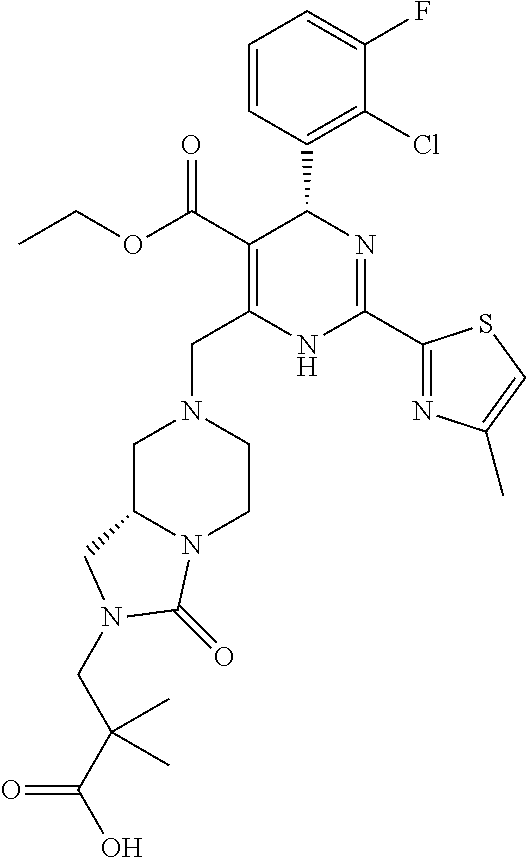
C(N1CC2N(CC1)C(=O)N(CC(C(=O)O)(C)C)C2)C1=C(C(=O)OCC)C(C2=C(Cl)C(F)=CC=C2)N=C(C2=NC(C)=CS2)N1
